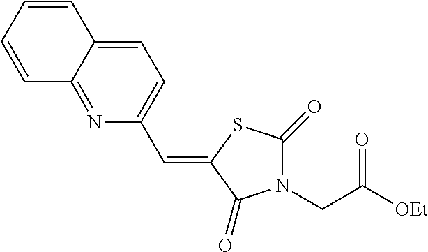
C1=C2C(=NC(C=C3C(=O)N(CC([OEt])=O)C(=O)S3)=C1)C=CC=C2
